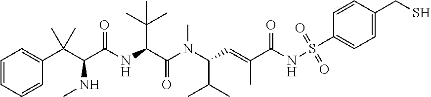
C1=CC=CC(C(C(C(NC(C(N(C(C=C(C)C(NS(C2=CC=C(CS)C=C2)(=O)=O)=O)C(C)C)C)=O)C(C)(C)C)=O)NC)(C)C)=C1
